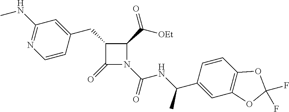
C1(CC2=CC(NC)=NC=C2)C(=O)N(C(=O)NC(C2=CC3=C(C=C2)OC(F)(F)O3)C)C1C(=O)[OEt]
